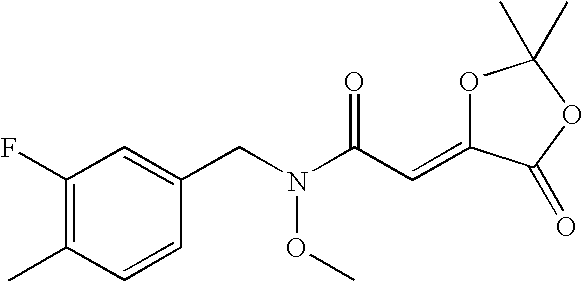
C1(F)=C(C)C=CC(CN(C(C=C2OC(C)(C)OC2=O)=O)OC)=C1
